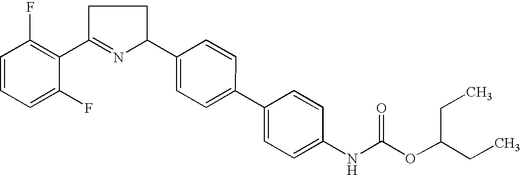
C1=CC=C(F)C(C2=NC(C3=CC=C(C4=CC=C(NC(OC(CC)CC)=O)C=C4)C=C3)CC2)=C1F
